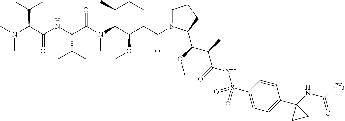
C1N(C(CC(C(N(C(C(NC(C(N(C)C)C(C)C)=O)C(C)C)=O)C)C(CC)C)OC)=O)C(C(OC)C(C)C(=O)NS(C2=CC=C(C3(NC([CF3])=O)CC3)C=C2)(=O)=O)CC1
